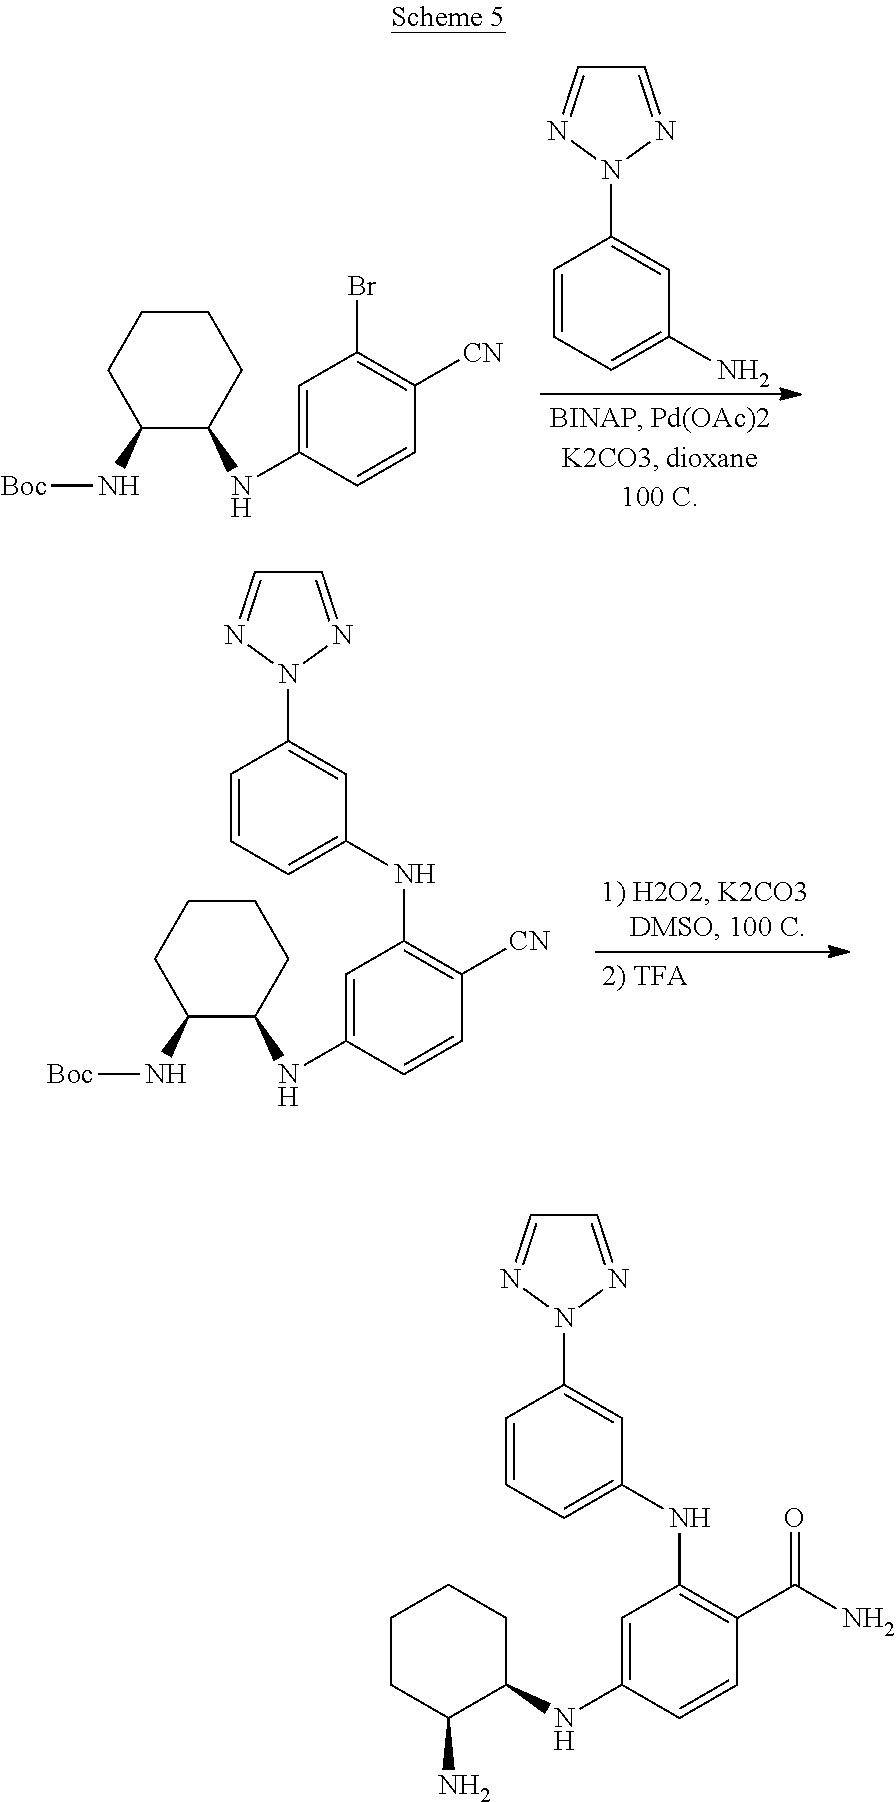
C1=CC=C(N)C=C1N1N=CC=N1.C1C(N[Boc])C(NC2=CC(Br)=C([CN])C=C2)CCC1.C1C(N[Boc])C(NC2=CC(NC3=CC=CC(N4N=CC=N4)=C3)=C([CN])C=C2)CCC1.C1(NC2C(N)CCCC2)=CC(NC2=CC=CC(N3N=CC=N3)=C2)=C(C(N)=O)C=C1
